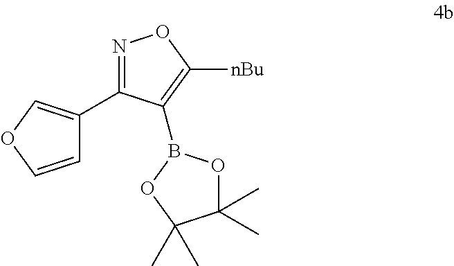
C1=COC=C1C1=NOC([nBu])=C1B1OC(C)(C)C(C)(C)O1
